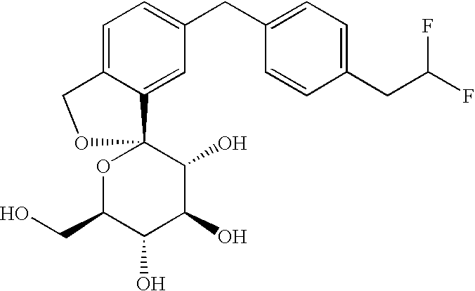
C1=C2C(=CC(CC3=CC=C(CC(F)F)C=C3)=C1)C1(OC(CO)C(O)C(O)C1O)OC2
